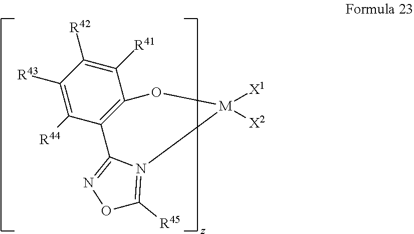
C1([R42])=C([R41])C2=C(C([R44])=C1[R43])C1=NOC([R45])=N1[M]([X1])([X2])O2
